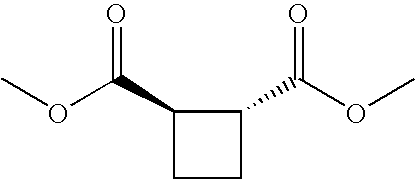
C1(C(OC)=O)C(C(OC)=O)CC1
